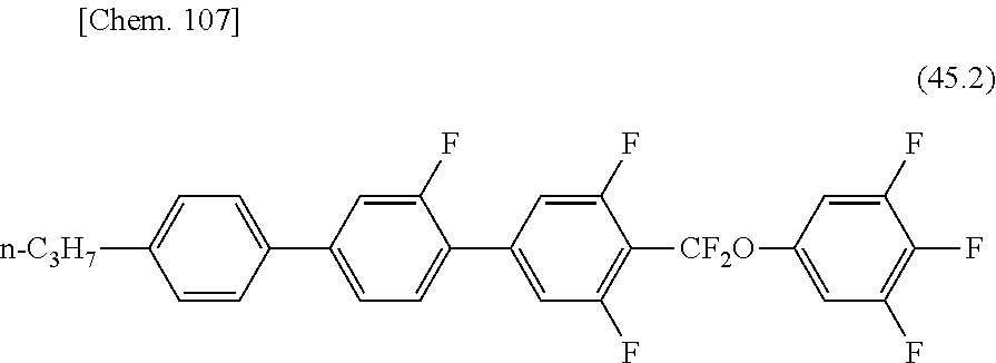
C1=CC(C2=CC=C(C3=CC(F)=C([CF2O]C4=CC(F)=C(F)C(F)=C4)C(F)=C3)C(F)=C2)=CC=C1[n-C3H7]
